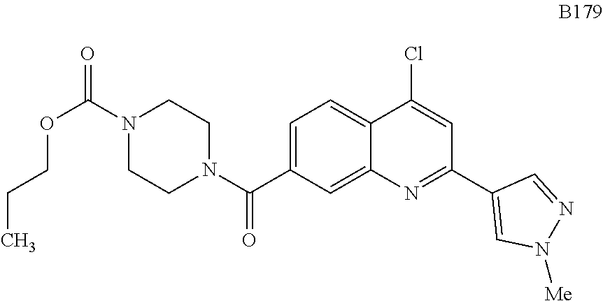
C1=C(C(N2CCN(C(=O)OCCC)CC2)=O)C=C2C(=C1)C(Cl)=CC(C1=CN([Me])N=C1)=N2
